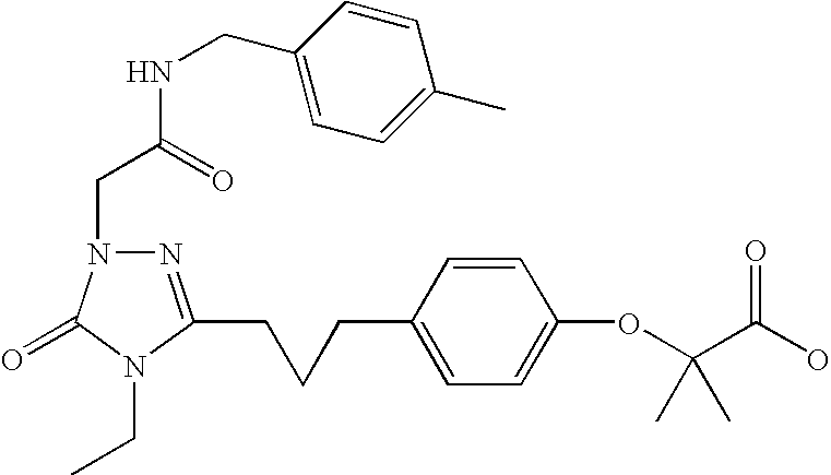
N1=C(CCCC2=CC=C(OC(C(O)=O)(C)C)C=C2)N(CC)C(=O)N1CC(=O)NCC1=CC=C(C)C=C1
